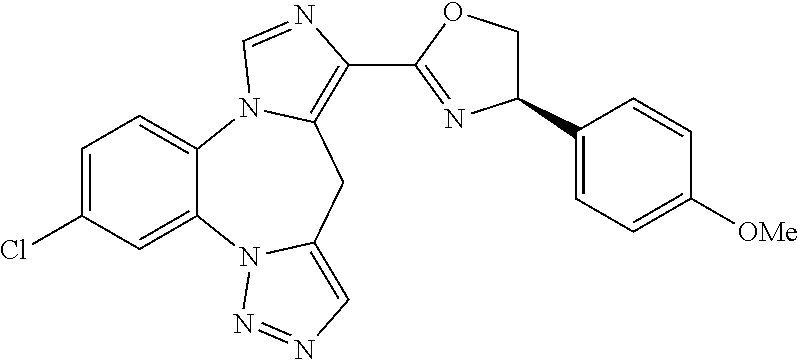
C1=C(Cl)C=C2C(=C1)N1C(=C(C3=NC(C4=CC=C([OMe])C=C4)CO3)N=C1)CC1=CN=NN21
